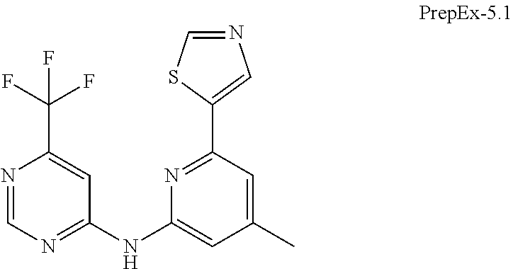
N1=CN=C(NC2=CC(C)=CC(C3=CN=CS3)=N2)C=C1C(F)(F)F
